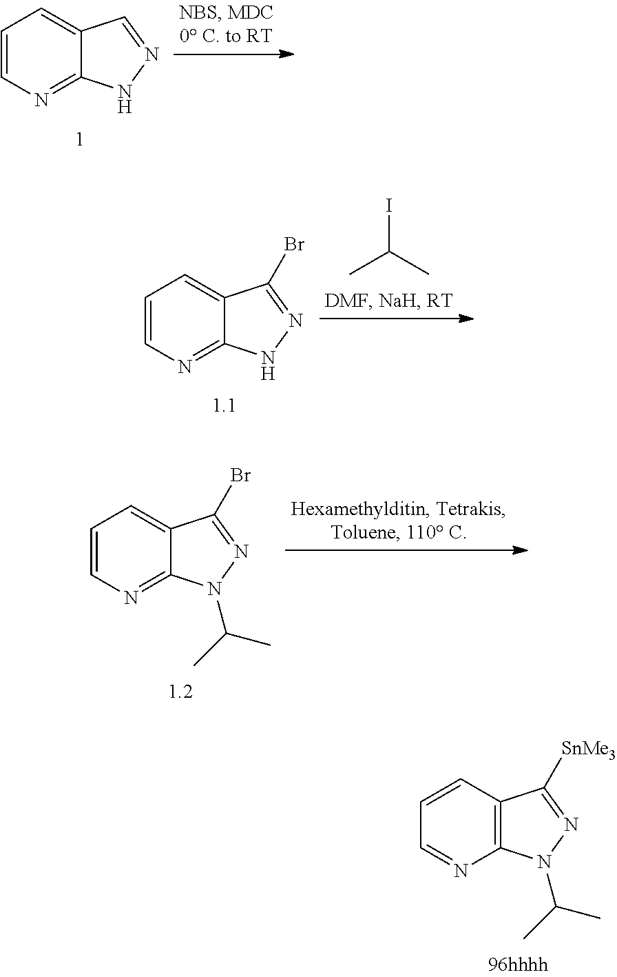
C1=CN=C2C(=C1)C=NN2.C1=CN=C2C(=C1)C(Br)=NN2.IC(C)C.C1=CN=C2C(=C1)C(Br)=NN2C(C)C.C1=CC2=C(N=C1)N(C(C)C)N=C2[SnMe3]
